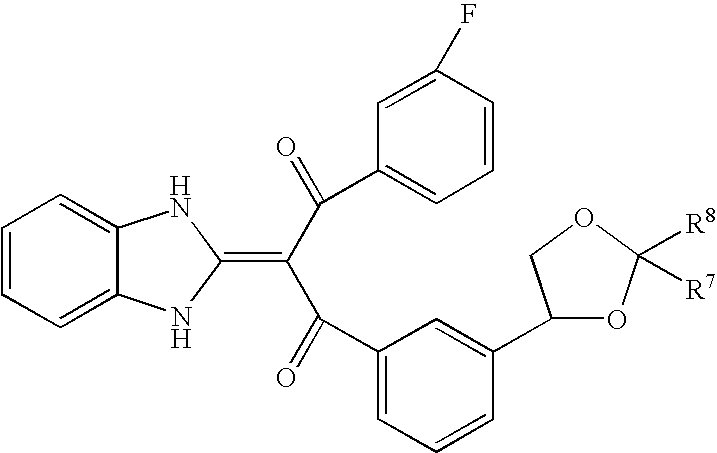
C1=CC=C2C(=C1)NC(=C(C(=O)C1=CC=CC(F)=C1)C(=O)C1=CC=CC(C3OC([R8])([R7])OC3)=C1)N2
